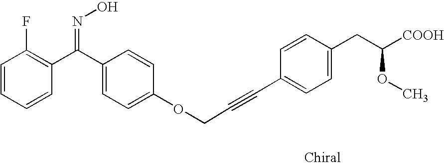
C1=CC=CC(F)=C1C(C1=CC=C(OCC#CC2=CC=C(CC(OC)[COOH])C=C2)C=C1)=NO
